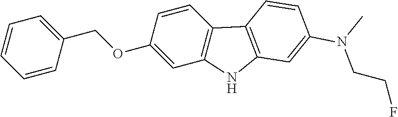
C1=CC(OCC2=CC=CC=C2)=CC2=C1C1=C(N2)C=C(N(C)CCF)C=C1
